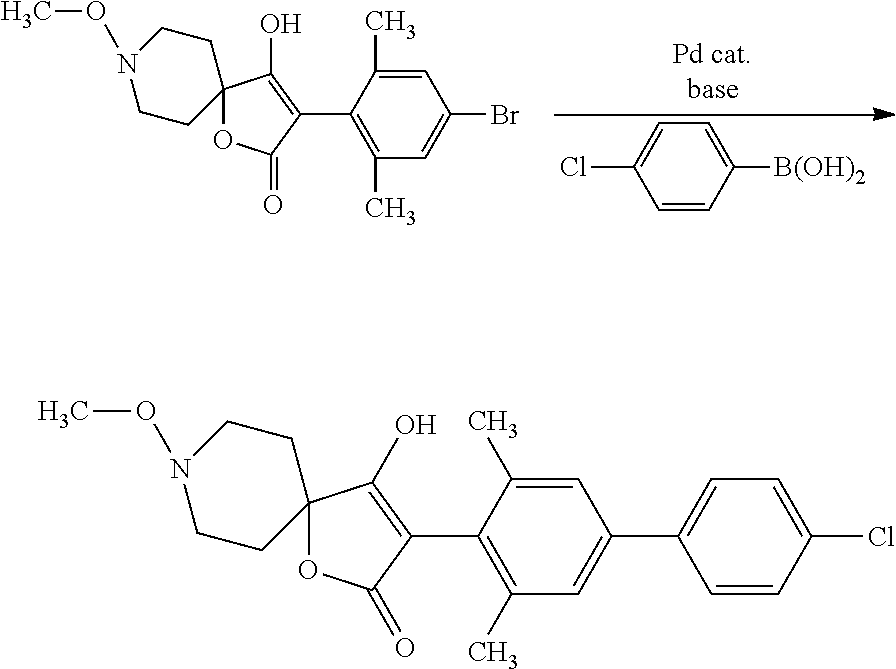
C1CN(OC)CCC12OC(=O)C(C1=C(C)C=C(Br)C=C1C)=C2O.C1=CC([B(OH)2])=CC=C1Cl.C1CN(OC)CCC12OC(=O)C(C1=C(C)C=C(C3=CC=C(Cl)C=C3)C=C1C)=C2O
